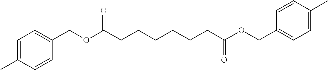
C(CCCCCC(=O)OCC1=CC=C(C)C=C1)C(=O)OCC1=CC=C(C)C=C1
